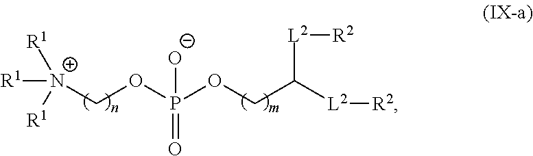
[N+](COP(=O)(OCC([L2][R2])[L2][R2])[O-])([R1])([R1])[R1]
